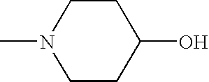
C1CC(O)CCN1C
